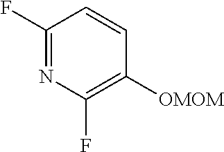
FC1=C([OMOM])C=CC(F)=N1
